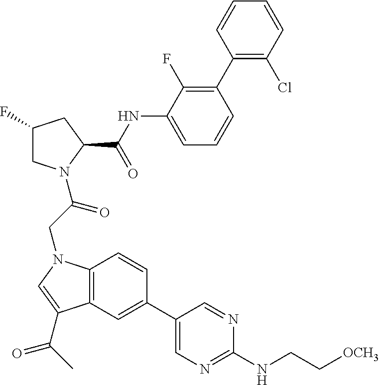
C1(F)CN(C(CN2C3=C(C=C(C4=CN=C(NCC[OCH3])N=C4)C=C3)C(C(C)=O)=C2)=O)C(C(NC2=CC=CC(C3=C(Cl)C=CC=C3)=C2F)=O)C1
